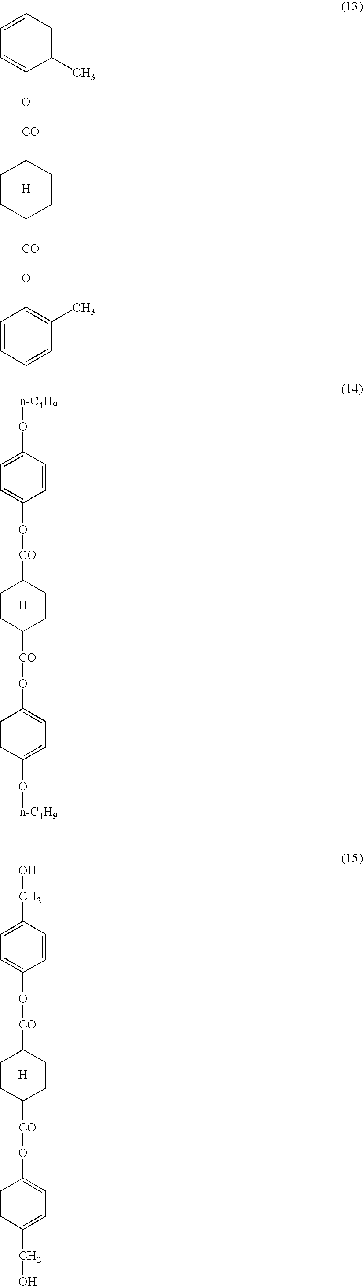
C1=CC=C(O[CO]C2CCC([CO]OC3=C(C)C=CC=C3)CC2)C(C)=C1.[H].C1(O[n-C4H9])=CC=C(O[CO]C2CCC([CO]OC3=CC=C(O[n-C4H9])C=C3)CC2)C=C1.[H].C1(CO)=CC=C(O[CO]C2CCC([CO]OC3=CC=C(CO)C=C3)CC2)C=C1.[H]
